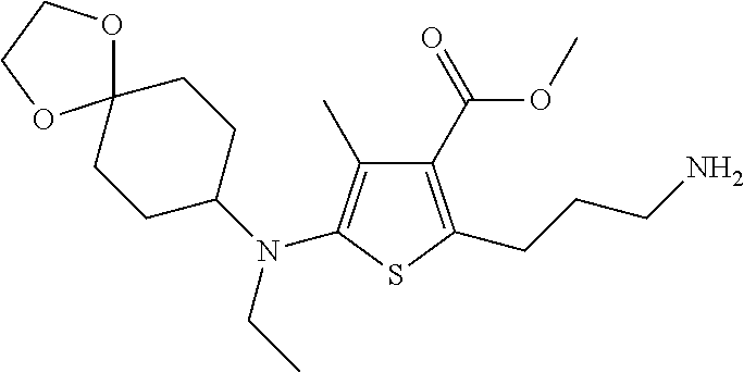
C1(C(=O)OC)=C(CCCN)SC(N(C2CCC3(CC2)OCCO3)CC)=C1C
